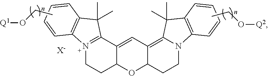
CCO[Q1].N12=C(C3=CC4=C5N(CCC4OC3CC1)C1=C(C5(C)C)C=CC=C1)C(C)(C)C1=C2C=CC=C1.CCO[Q2].[X-]
